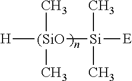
[H][(SiO](C)(C)[Si](C)(C)[E]
